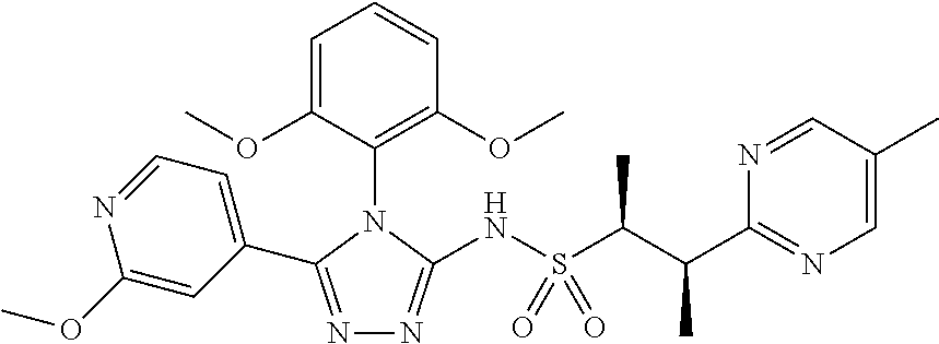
N1=C(C2=CC=NC(OC)=C2)N(C2=C(OC)C=CC=C2OC)C(NS(=O)(=O)C(C(C2=NC=C(C)C=N2)C)C)=N1
